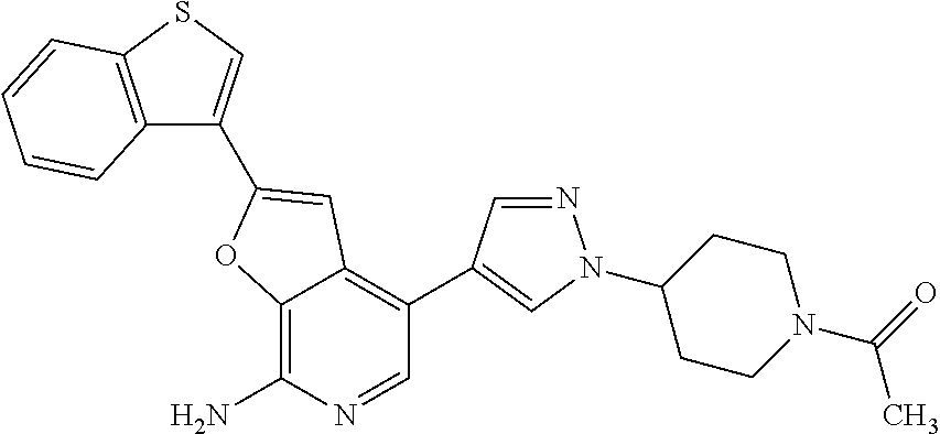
C12=C(N)N=CC(C3=CN(C4CCN(C(=O)C)CC4)N=C3)=C1C=C(C1=CSC3=C1C=CC=C3)O2
